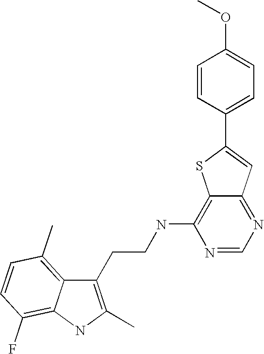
C1(CCNC2=C3C(=NC=N2)C=C(C2=CC=C(OC)C=C2)S3)=C(C)NC2=C(F)C=CC(C)=C12
